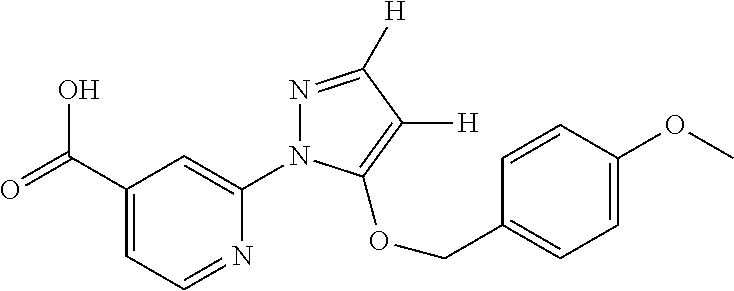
OC(C1=CC=NC(N2N=C([H])C([H])=C2OCC2=CC=C(OC)C=C2)=C1)=O
